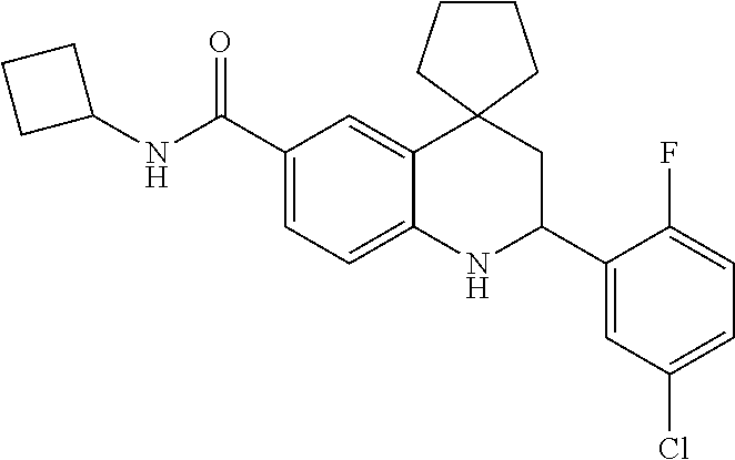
C1(C(NC2CCC2)=O)=CC=C2C(=C1)C1(CC(C3=CC(Cl)=CC=C3F)N2)CCCC1
